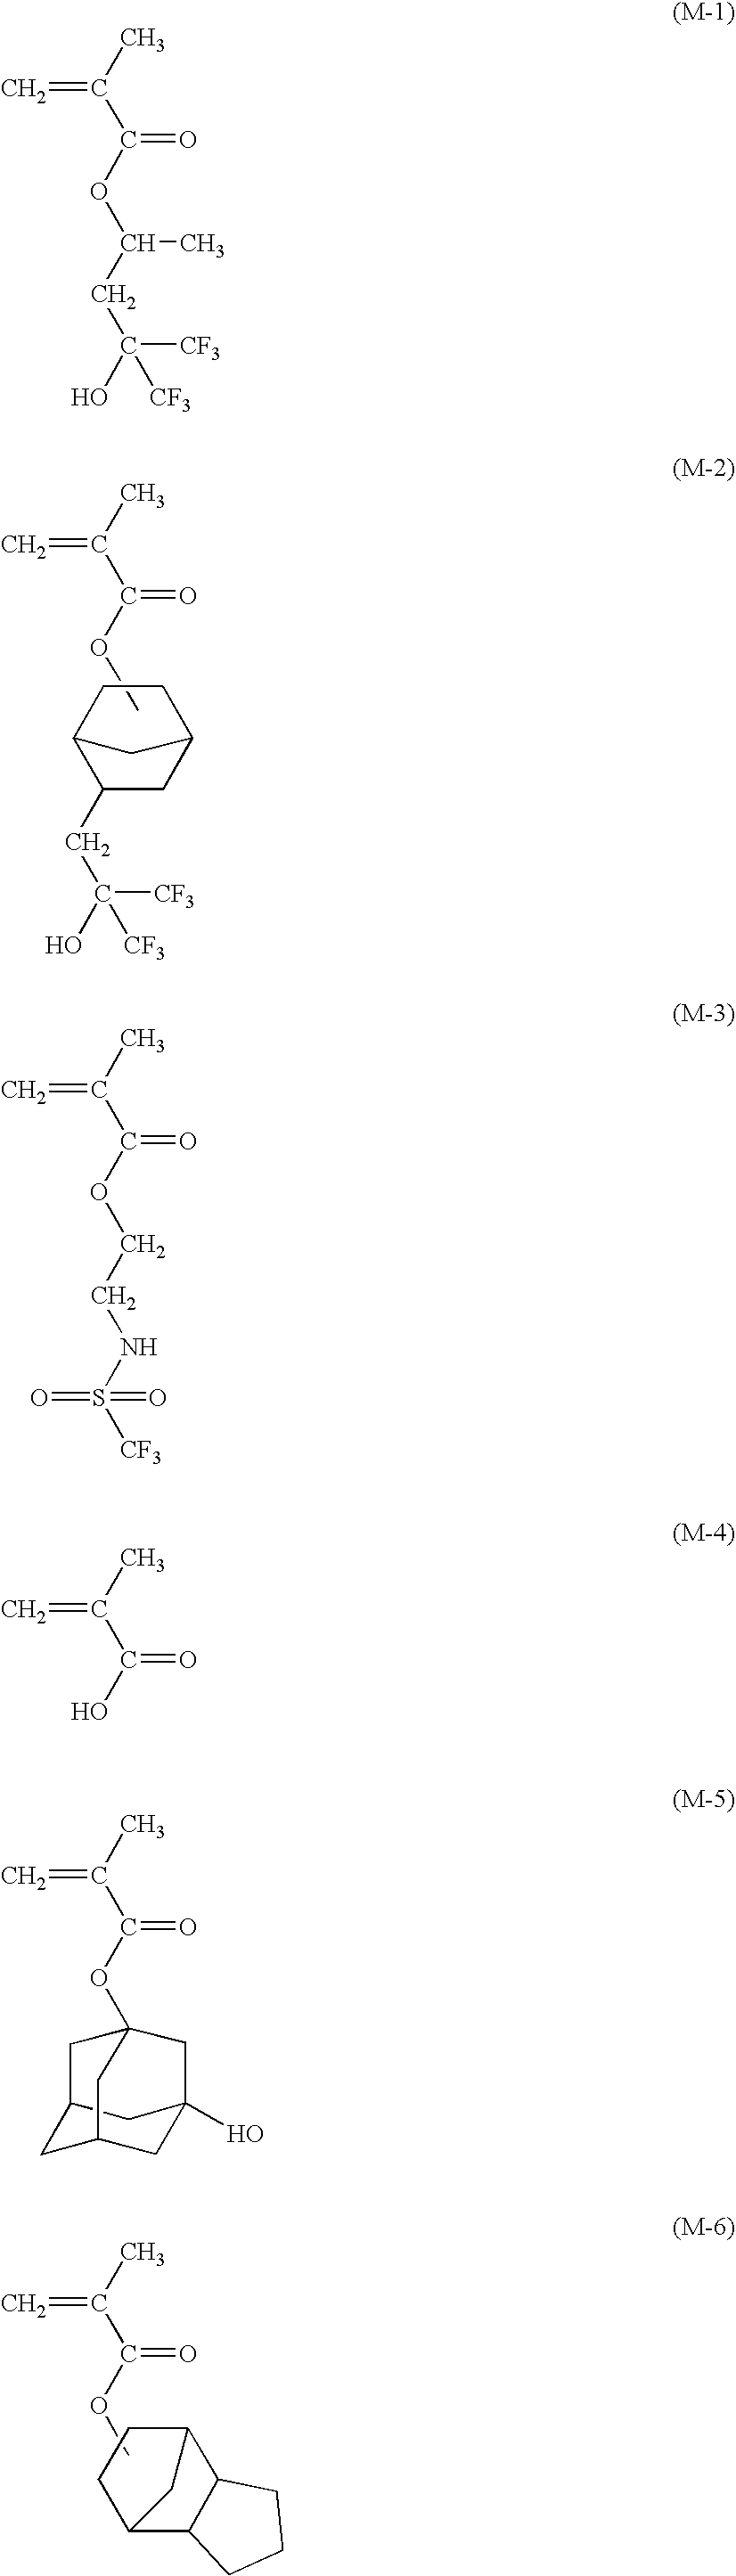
C=C(C)C(OC)=O.C([CF3])([CF3])(O)CC1CC2CCC1C2.C=C(C)C(OC)=O.C1C2CCC1C1C2CCC1.C=C(C)C(OC(CC([CF3])([CF3])O)C)=O.C=C(C)C(OCCNS(=O)(=O)[CF3])=O.C=C(C)C(O)=O.C=C(C)C(OC12CC3CC(O)(CC(C3)C1)C2)=O
